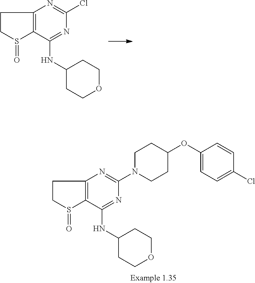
C1CS(=O)C2=C1N=C(Cl)N=C2NC1CCOCC1.C1CS(=O)C2=C1N=C(N1CCC(OC3=CC=C(Cl)C=C3)CC1)N=C2NC1CCOCC1
